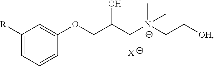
C1([R])=CC=CC(OCC(C[N+](CC[OH])(C)C)O)=C1.[X]
